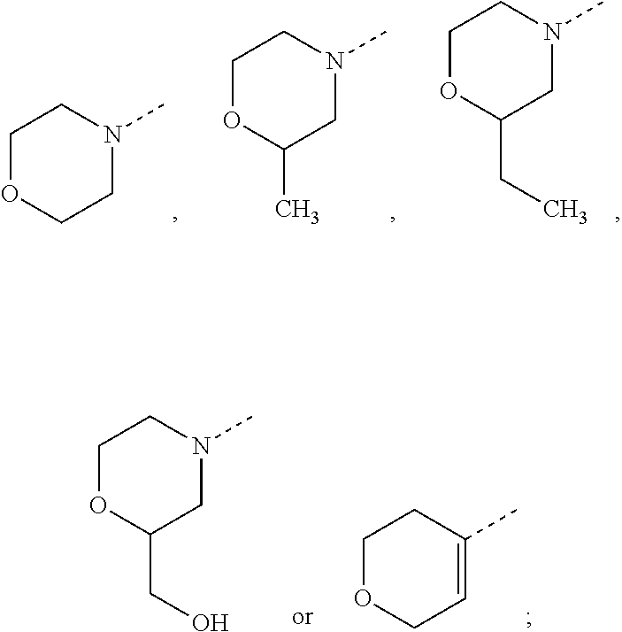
C1OCCN(C)C1.C1OC(C)CN(C)C1.C1OC(CC)CN(C)C1.C1OCC=C(C)C1.C1OC(CO)CN(C)C1
